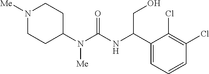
N1([Me])CCC(N(C(=O)NC(C2=CC=CC(Cl)=C2Cl)CO)[Me])CC1
